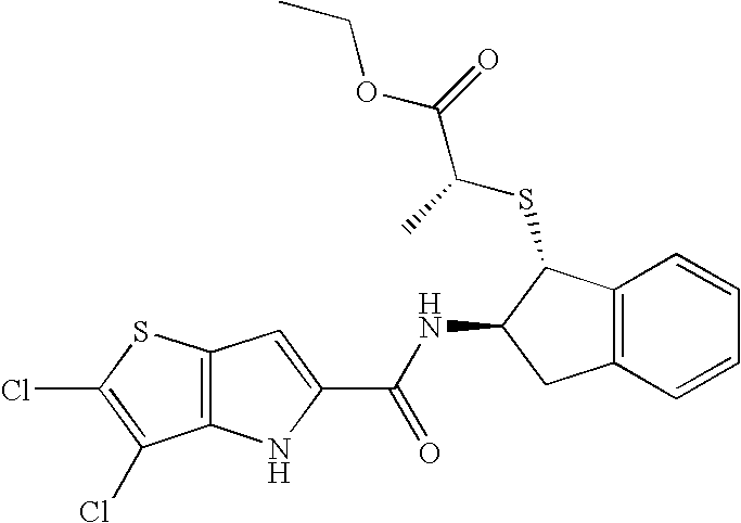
C12=C(C=CC=C1)CC(NC(C1=CC3=C(N1)C(Cl)=C(Cl)S3)=O)C2SC(C)C(=O)OCC
